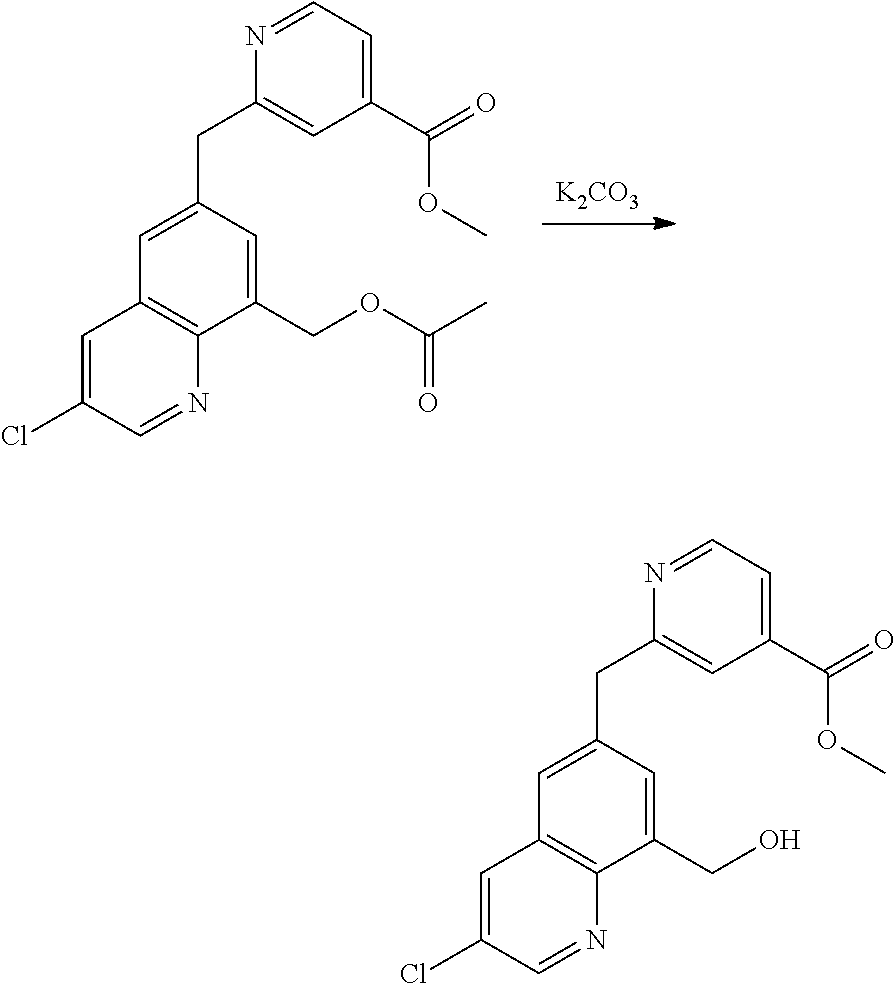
[K2CO3].C(C1=CC2=C(N=CC(Cl)=C2)C(COC(C)=O)=C1)C1=CC(C(=O)OC)=CC=N1.C(C1=CC2=C(N=CC(Cl)=C2)C(CO)=C1)C1=CC(C(=O)OC)=CC=N1
